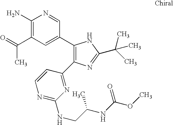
C1(C2=CC(C(=O)C)=C(N)N=C2)=C(C2=NC(NCC(NC(OC)=O)C)=NC=C2)N=C(C(C)(C)C)N1
